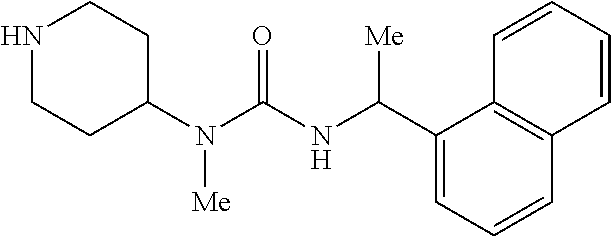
N1CCC(N(C(=O)NC(C2=CC=CC3=C2C=CC=C3)[Me])[Me])CC1
